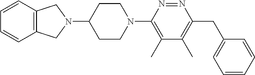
C12=C(C=CC=C1)CN(C1CCN(C3=C(C)C(C)=C(CC4=CC=CC=C4)N=N3)CC1)C2
